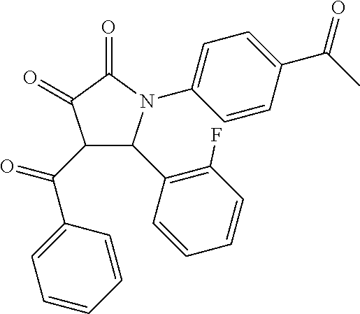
C1(=O)C(=O)C(C(C2=CC=CC=C2)=O)C(C2=C(F)C=CC=C2)N1C1=CC=C(C(=O)C)C=C1
